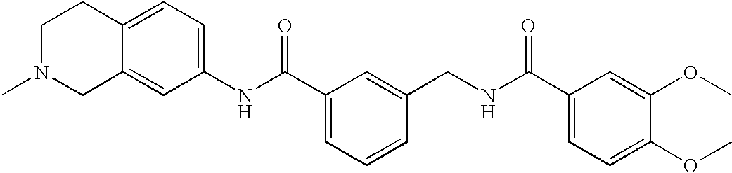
C1(NC(C2=CC=CC(CNC(C3=CC=C(OC)C(OC)=C3)=O)=C2)=O)=CC=C2C(=C1)CN(C)CC2
